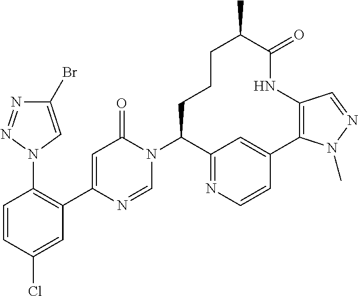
C1(N2C=NC(C3=C(N4C=C(Br)N=N4)C=CC(Cl)=C3)=CC2=O)C2=NC=CC(=C2)C2=C(NC(=O)C(C)CCC1)C=NN2C
